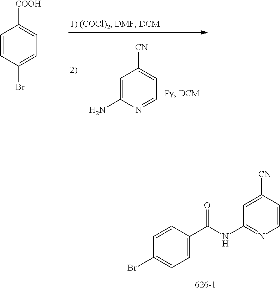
C1=CC(Br)=CC=C1[COOH].C1=C(N)N=CC=C1[CN].C1=C([CN])C=CN=C1NC(=O)C1=CC=C(Br)C=C1
